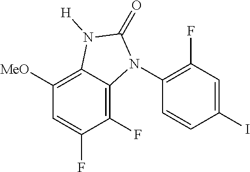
C12=C(F)C(F)=CC([MeO])=C1N([H])C(=O)N2C1=C(F)C=C(I)C=C1
